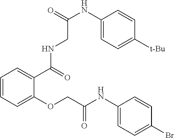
C1=CC=C(OCC(NC2=CC=C(Br)C=C2)=O)C(C(NCC(NC2=CC=C([t-Bu])C=C2)=O)=O)=C1
